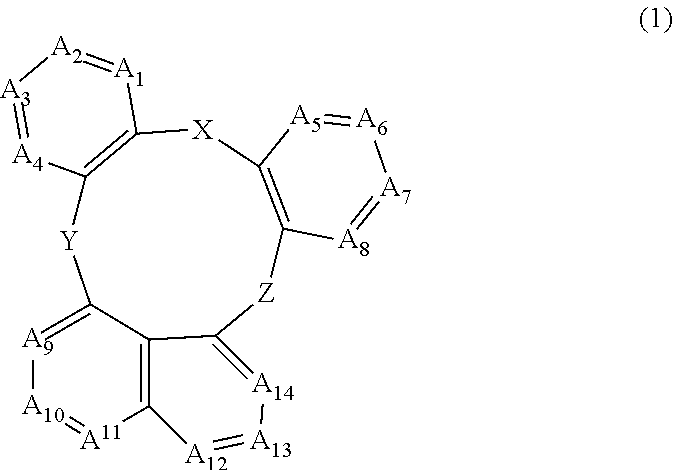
C12=[A14][A13]=[A12]C3=C1C(=[A9][A10]=[A11]3)[Y]C1=C([X]C3=C([Z]2)[A8]=[A7][A6]=[A5]3)[A1]=[A2][A3]=[A4]1
